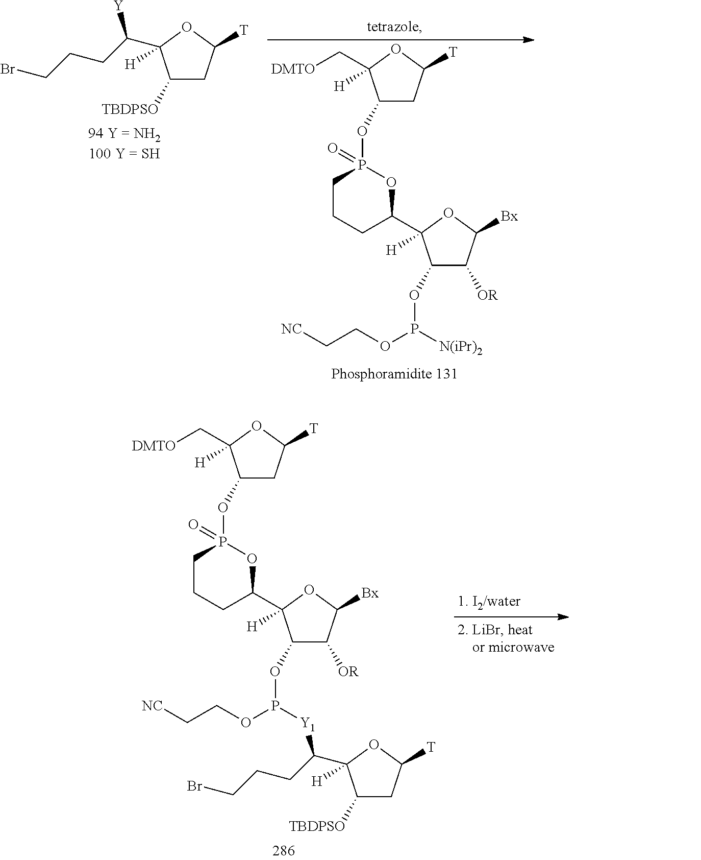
C1(OP(OCC[NC])[Y1]C(CCCBr)C2([H])C([TBDPSO])CC([T])O2)C([OR])C([Bx])OC1([H])C1CCCP(OC2CC([T])OC2(C[DMTO])[H])(=O)O1.C1(OP(OCC[NC])[N(iPr)2])C([OR])C([Bx])OC1([H])C1CCCP(OC2CC([T])OC2(C[DMTO])[H])(=O)O1.C1([TBDPSO])CC([T])OC1(C(CCCBr)[Y])[H]
